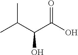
C(C(C(O)=O)O)(C)C
